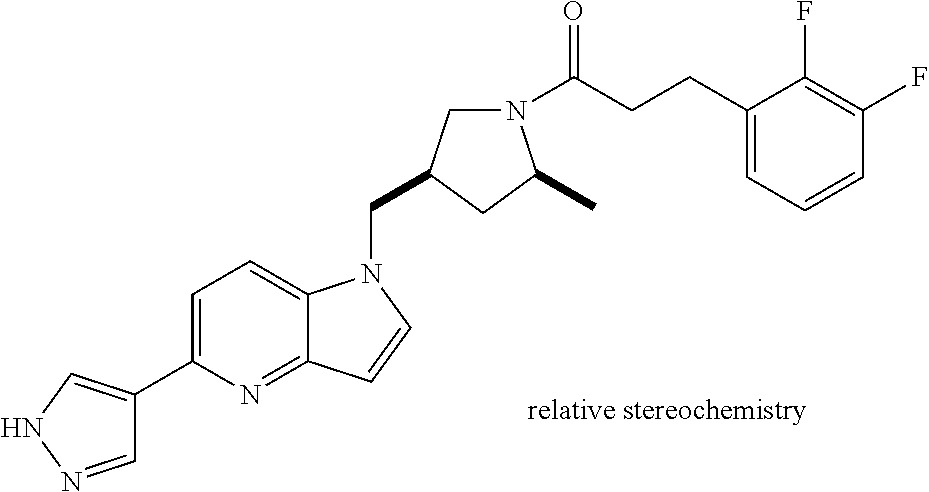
C1=NNC=C1C1=CC=C2C(=N1)C=CN2CC1CN(C(CCC2=CC=CC(F)=C2F)=O)C(C)C1
